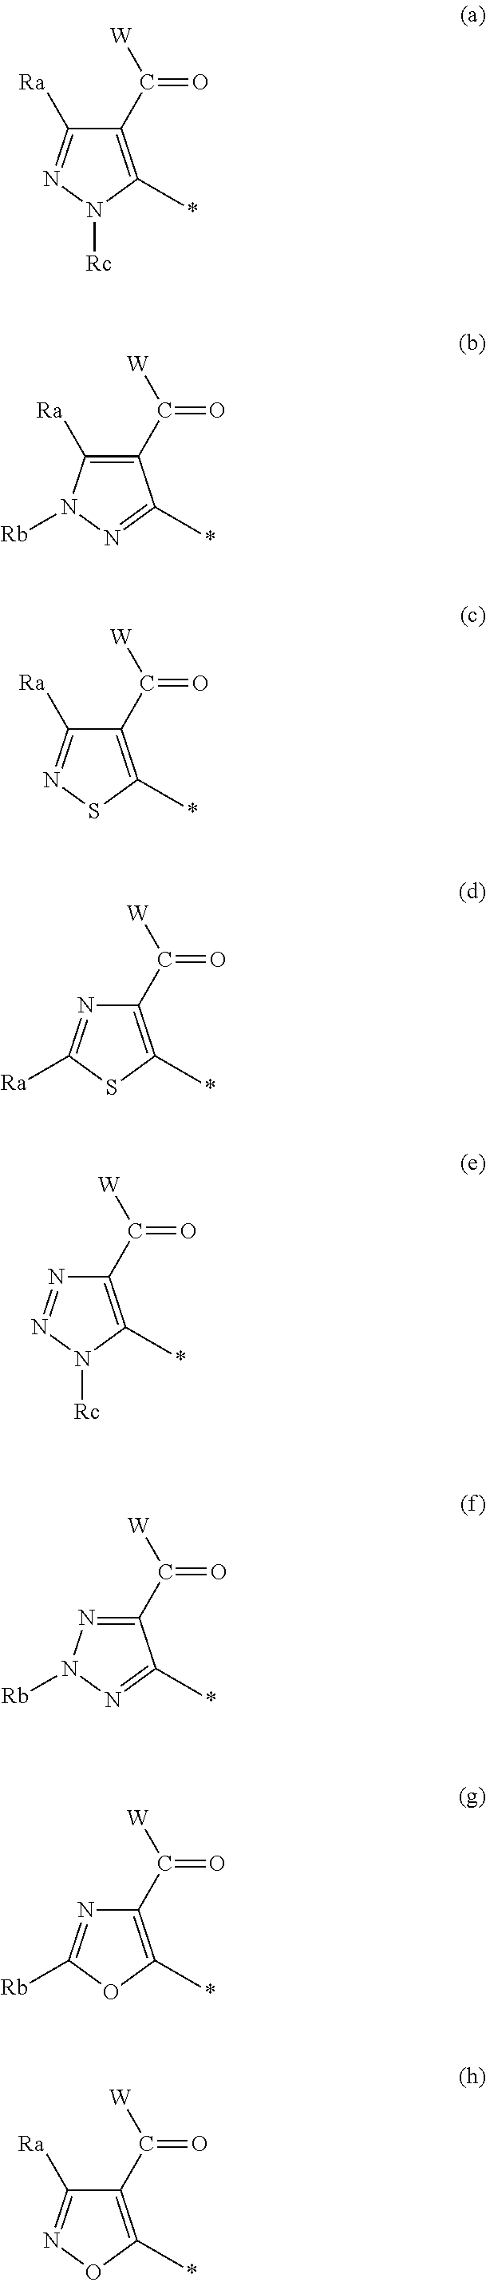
C1(C([W])=O)=C(C)N([Rc])N=C1[Ra].C1(C([W])=O)=C([Ra])N([Rb])N=C1C.C1(C([W])=O)=C(C)SN=C1[Ra].C1(C([W])=O)=C(C)SC([Ra])=N1.C1(C([W])=O)=C(C)N([Rc])N=N1.C1(C([W])=O)=NN([Rb])N=C1C.C1(C([W])=O)=C(C)OC([Rb])=N1.C1(C([W])=O)=C(C)ON=C1[Ra]
